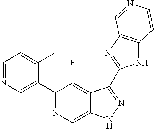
C1=NC=C(C2=NC=C3C(=C2F)C(C2=NC4=C(N2)C=CN=C4)=NN3)C(C)=C1
